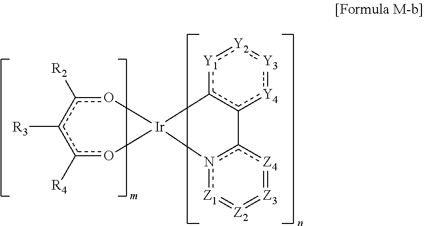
[Y1]1c2c([Y4]:[Y3]:[Y2]:1)-c1n([Z1]=[Z2]=[Z3]=[Z4]1)[Ir]21oc([R2])c([R3])c([R4])o1
